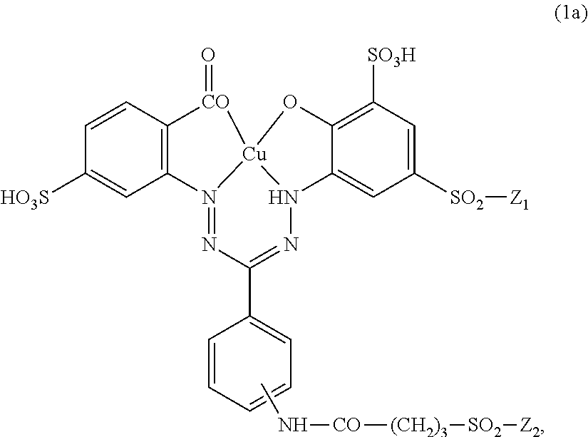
C12=C(C=CC([HO3S])=C1)[CO](=O)[Cu]13N2=NC(C2=CC=CC=C2)=NN1C1=CC([SO2][Z1])=CC([SO3H])=C1O3.CN[CO][(CH2)3][SO2][Z2]
